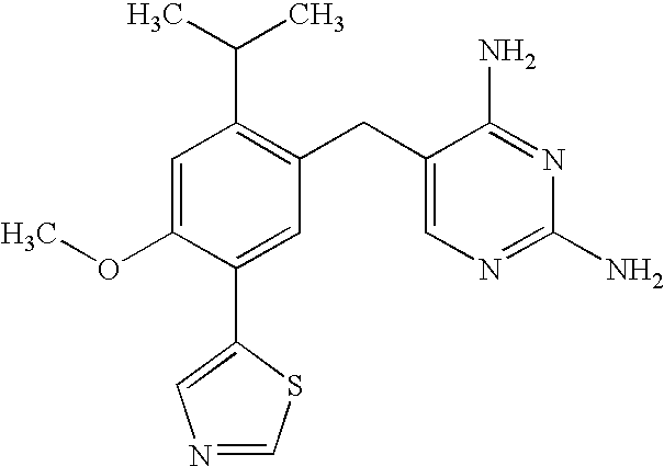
C1=C(OC)C(C2=CN=CS2)=CC(CC2=CN=C(N)N=C2N)=C1C(C)C
